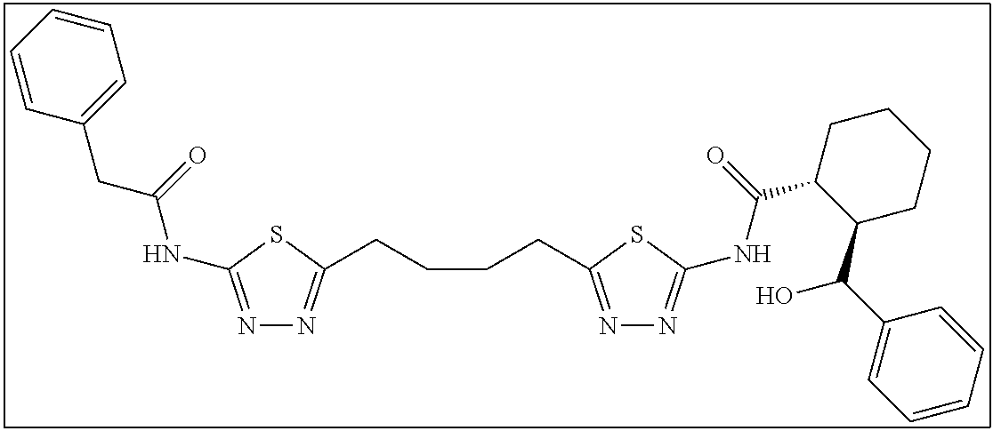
N1=C(NC(CC2=CC=CC=C2)=O)SC(CCCCC2=NN=C(NC(C3C(C(C4=CC=CC=C4)O)CCCC3)=O)S2)=N1
